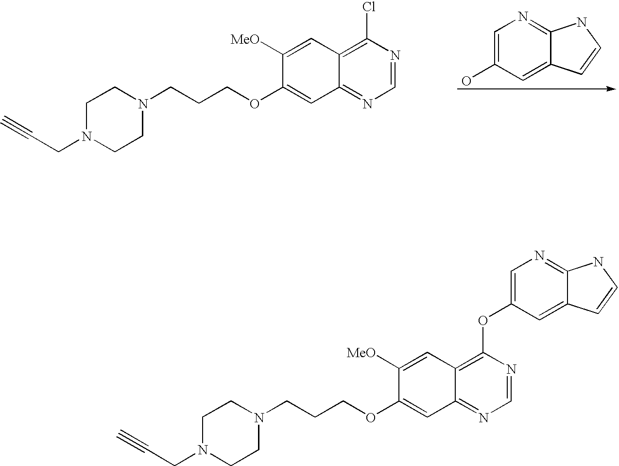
C12=C(Cl)N=CN=C1C=C(OCCCN1CCN(CC#C)CC1)C([MeO])=C2.C1=C(O)C=C2C(=N1)NC=C2.C12=C(OC3=CN=C4C(=C3)C=CN4)N=CN=C1C=C(OCCCN1CCN(CC#C)CC1)C([MeO])=C2
